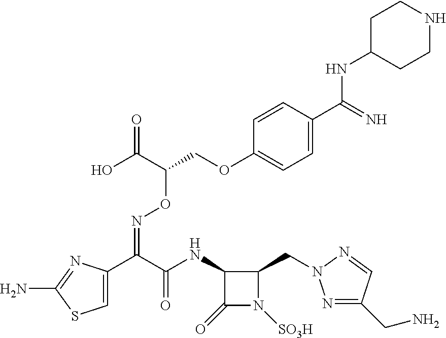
C1=C(C(C(NC2C(=O)N([SO3H])C2CN2N=C(CN)C=N2)=O)=NOC(COC2=CC=C(C(NC3CCNCC3)=N)C=C2)C(O)=O)N=C(N)S1
